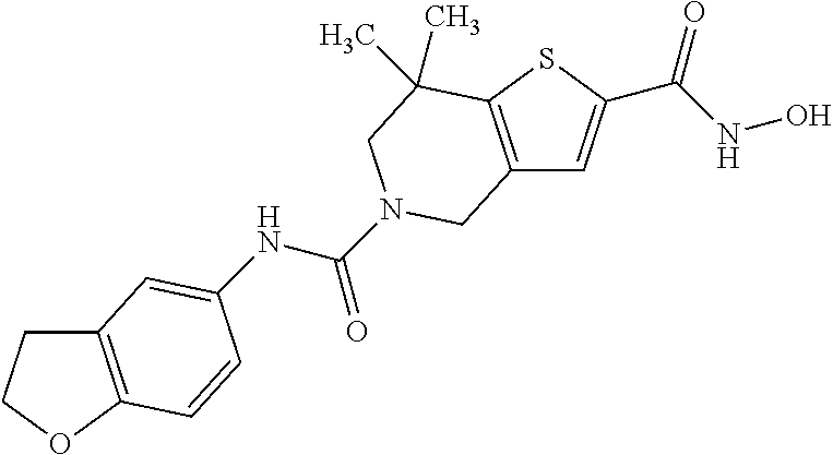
C12=C(SC(C(NO)=O)=C1)C(C)(C)CN(C(=O)NC1=CC3=C(OCC3)C=C1)C2
